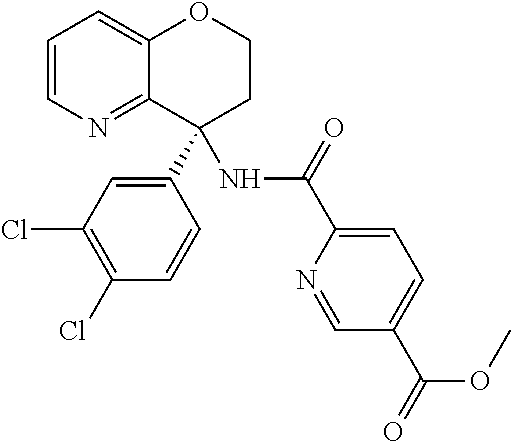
C1=CN=C2C(=C1)OCCC2(C1=CC(Cl)=C(Cl)C=C1)NC(=O)C1=CC=C(C(=O)OC)C=N1
